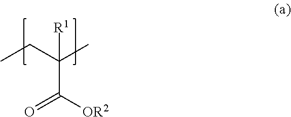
C(C([OR2])=O)(CC)(C)[R1]
